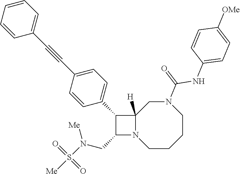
C1CCCN(C(=O)NC2=CC=C([OMe])C=C2)CC2([H])N1C(CN(S([Me])(=O)=O)[Me])C2C1=CC=C(C#CC2=CC=CC=C2)C=C1
